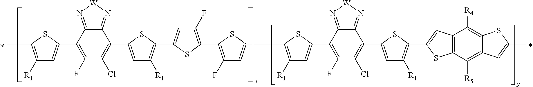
C1(C2=CC([R1])=C(C)S2)=C(F)C(Cl)=C(C2=CC([R1])=C(C3=CC(F)=C(C4=C(F)C=C(C5=C([R1])C=C(C6=C(F)C(Cl)=C(C7=CC([R1])=C(C8=CC9=C(C([R5])=C%10C(=C9[R4])SC(C)=C%10)S8)S7)C7=N[W]N=C67)S5)S4)S3)S2)C2=N[W]N=C12
